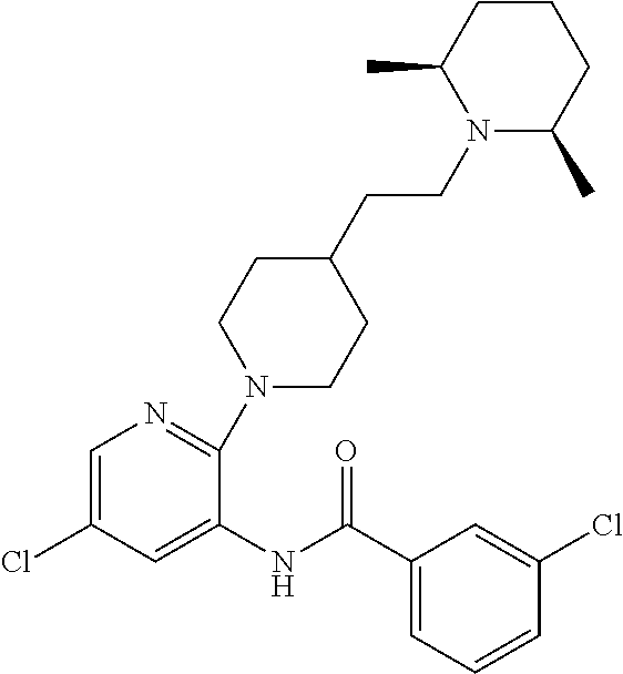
N1(CCC2CCN(C3=NC=C(Cl)C=C3NC(C3=CC=CC(Cl)=C3)=O)CC2)C(C)CCCC1C
